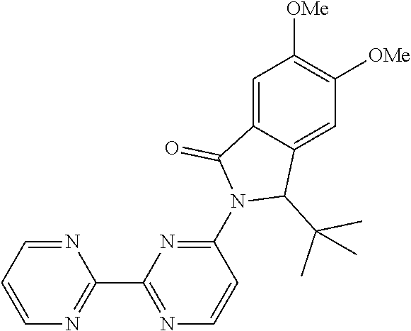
C1=C2C(=CC([OMe])=C1[OMe])C(C(C)(C)C)N(C1=NC(C3=NC=CC=N3)=NC=C1)C2=O
